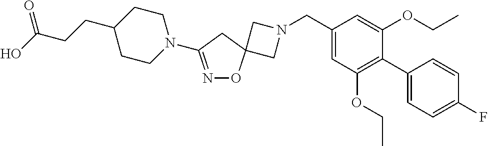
C1N(CC2=CC(OCC)=C(C3=CC=C(F)C=C3)C(OCC)=C2)CC12ON=C(N1CCC(CCC(O)=O)CC1)C2
